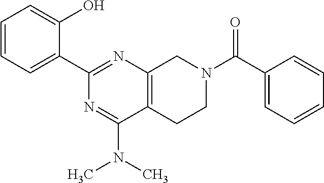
C1=CC=C(C2=NC3=C(C(N(C)C)=N2)CCN(C(C2=CC=CC=C2)=O)C3)C(O)=C1
